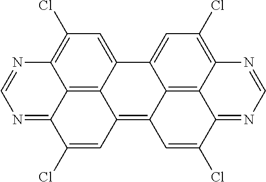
C12=C3C4=CC(Cl)=C1N=CN=C2C(Cl)=CC3=C1C2=C3C(=C(Cl)C=C42)N=CN=C3C(Cl)=C1
